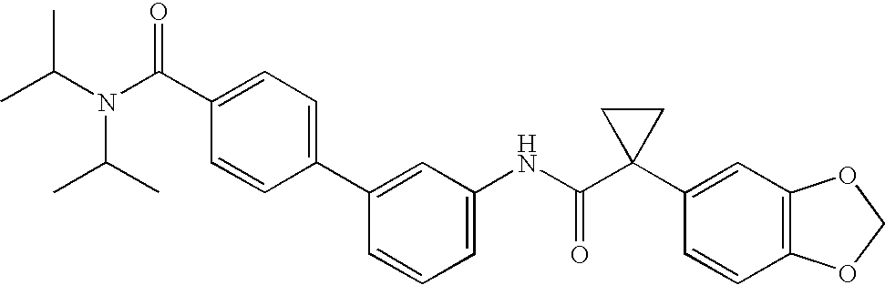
C1(NC(C2(C3=CC4=C(C=C3)OCO4)CC2)=O)=CC=CC(C2=CC=C(C(N(C(C)C)C(C)C)=O)C=C2)=C1
